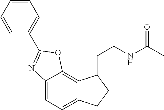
C12=CC=C3C(=C1OC(C1=CC=CC=C1)=N2)C(CCNC(C)=O)CC3
